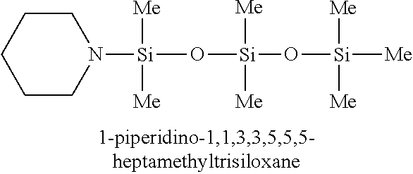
[Si](O[Si](O[Si]([Me])([Me])[Me])([Me])[Me])([Me])([Me])N1CCCCC1
